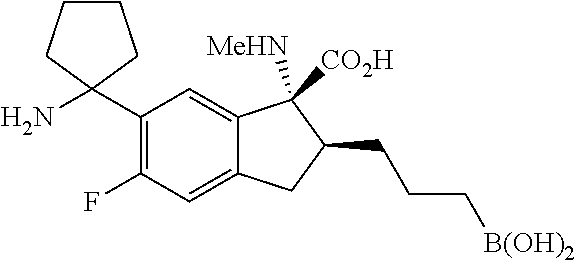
C1(C2(N)CCCC2)=C(F)C=C2C(=C1)C([MeHN])([CO2H])C(CCC[B(OH)2])C2
